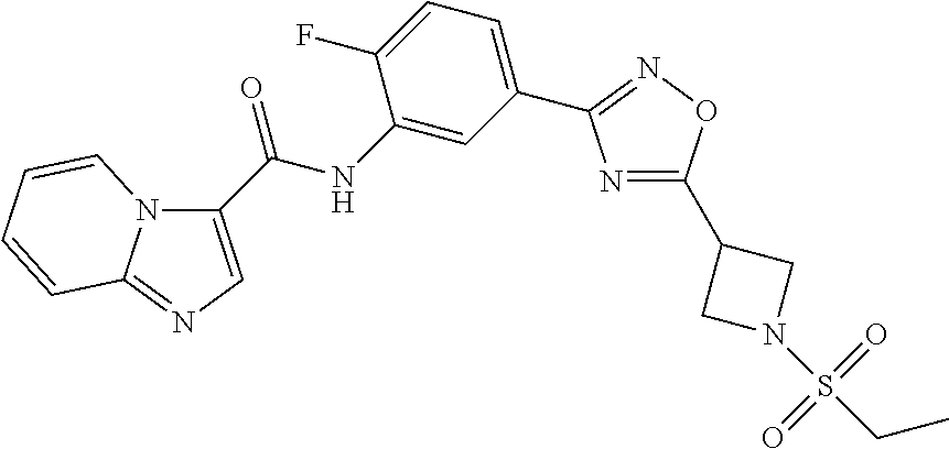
C1(C(NC2=CC(C3=NOC(C4CN(S(CC)(=O)=O)C4)=N3)=CC=C2F)=O)=CN=C2N1C=CC=C2
